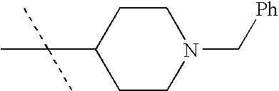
CC(C1CCN(C[Ph])CC1)(C)C
